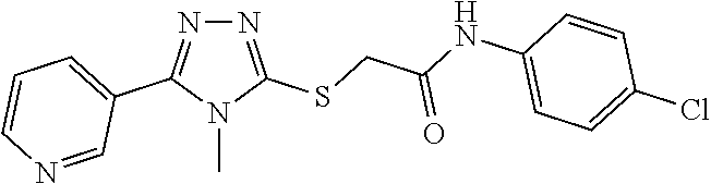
N1=C(SCC(NC2=CC=C(Cl)C=C2)=O)N(C)C(C2=CC=CN=C2)=N1
